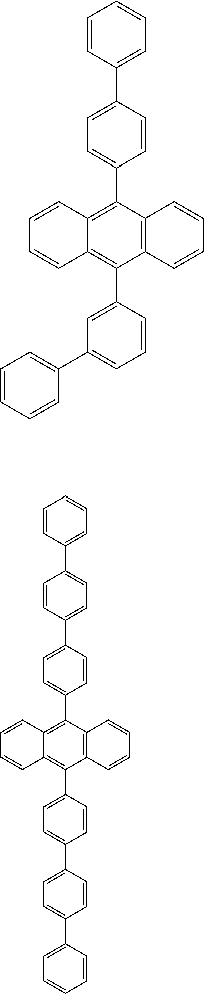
C1(C2=CC=CC=C2)=CC=CC(C2=C3C(=C(C4=CC=C(C5=CC=CC=C5)C=C4)C4=C2C=CC=C4)C=CC=C3)=C1.C1=C(C2=CC=C(C3=CC=CC=C3)C=C2)C=CC(C2=C3C(=C(C4=CC=C(C5=CC=C(C6=CC=CC=C6)C=C5)C=C4)C4=C2C=CC=C4)C=CC=C3)=C1
